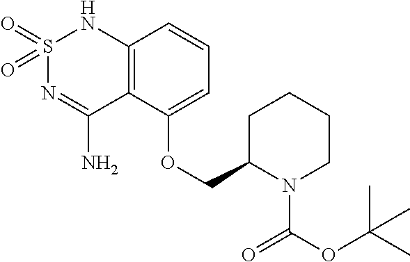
C12=C(C(OCC3N(C(OC(C)(C)C)=O)CCCC3)=CC=C1)C(N)=NS(=O)(=O)N2
